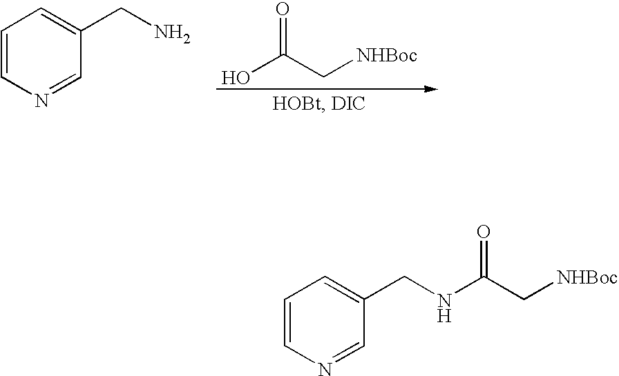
C1=CN=CC(CNC(C[NHBoc])=O)=C1.C1=CN=CC(CN)=C1.OC(C[NHBoc])=O
